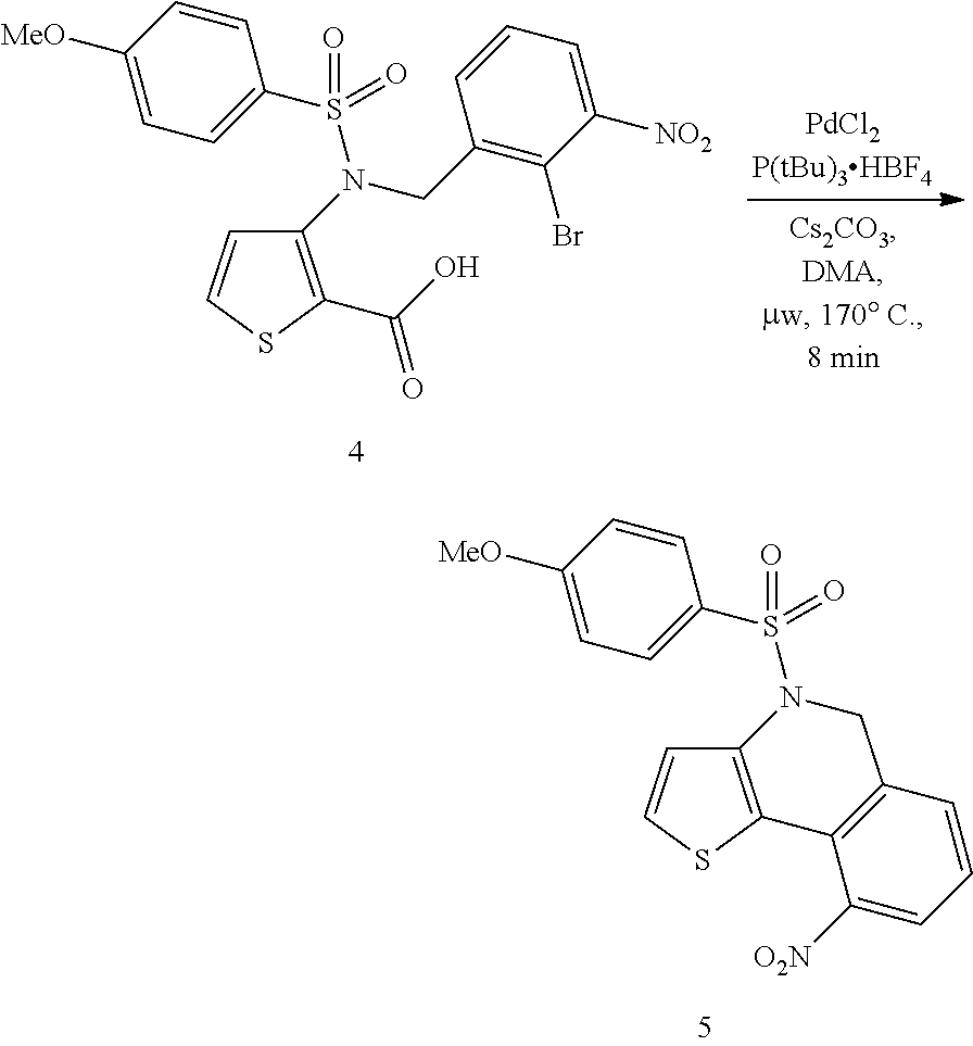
C1(N(S(=O)(=O)C2=CC=C([MeO])C=C2)CC2=C(Br)C([NO2])=CC=C2)=C(C(=O)O)SC=C1.C12=C(SC=C1)C1=C(CN2S(=O)(=O)C2=CC=C([MeO])C=C2)C=CC=C1[O2N]
